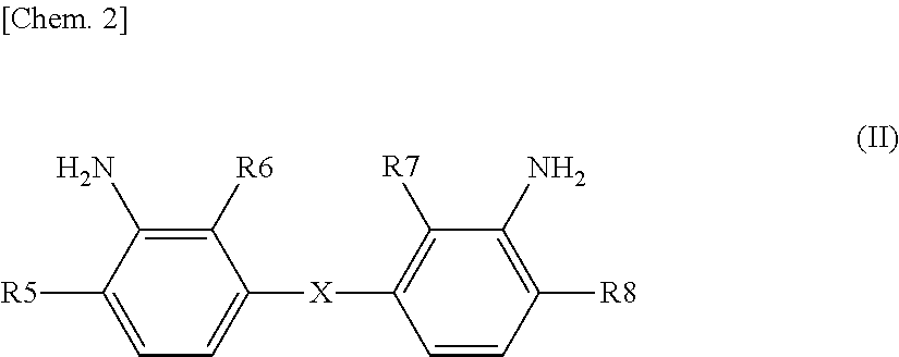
C1([R6])=C(N)C([R5])=CC=C1[X]C1=C([R7])C(N)=C([R8])C=C1
